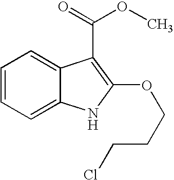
C1=CC=C2C(=C1)C(C(=O)OC)=C(OCCCCl)N2
